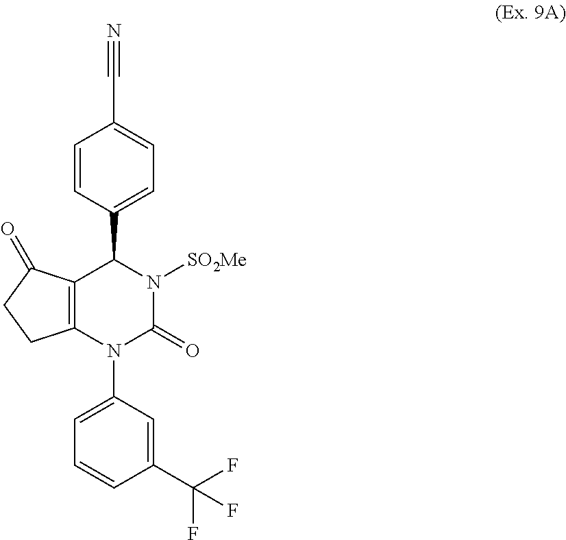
C12=C(N(C3=CC=CC(C(F)(F)F)=C3)C(=O)N([SO2Me])C1C1=CC=C(C#N)C=C1)CCC2=O
